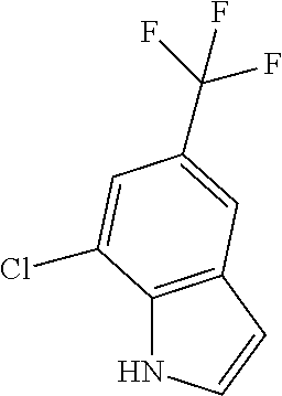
C12=C(C=CN1)C=C(C(F)(F)F)C=C2Cl
